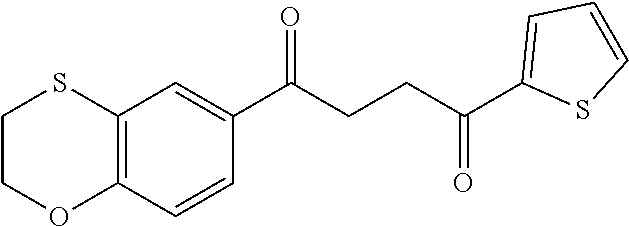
C1(C(CCC(C2=CC=CS2)=O)=O)=CC2=C(C=C1)OCCS2
